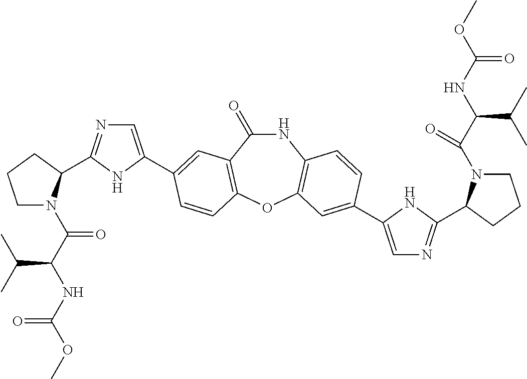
N1=C(C2N(C(C(NC(OC)=O)C(C)C)=O)CCC2)NC(C2=CC3=C(OC4=C(NC3=O)C=CC(C3=CN=C(C5N(C(C(NC(OC)=O)C(C)C)=O)CCC5)N3)=C4)C=C2)=C1
